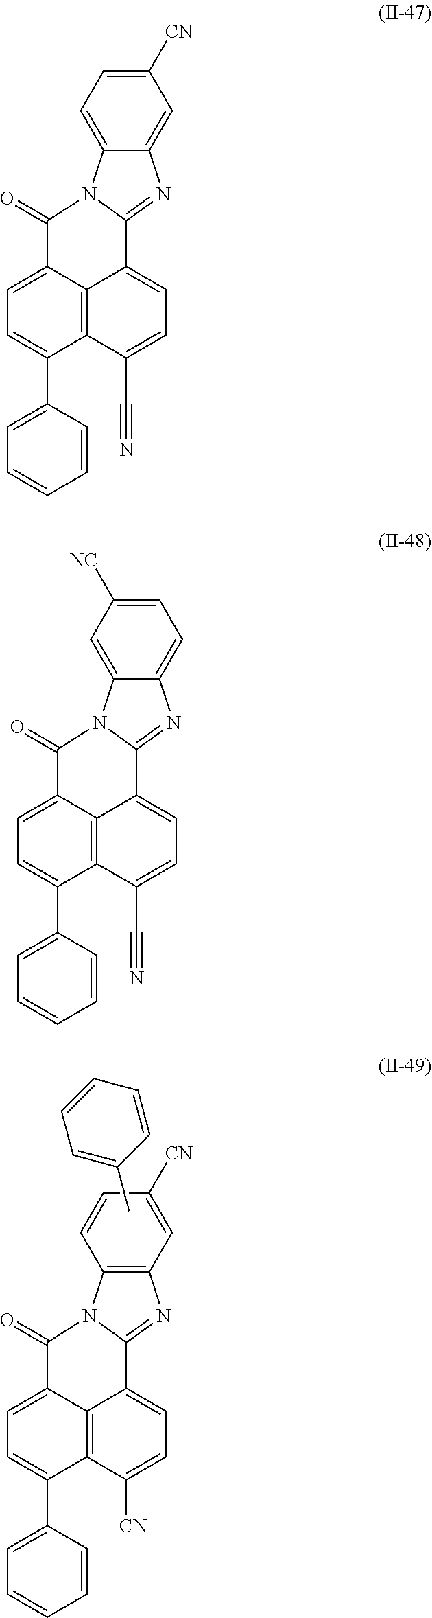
C1([CN])=CC2=C(C=C1)N1C(=N2)C2=CC=C([CN])C3=C2C(=CC=C3C2=CC=CC=C2)C1=O.CC1=CC=CC=C1.C1([CN])=CC=C2C(=C1)N=C1N2C(=O)C2=CC=C(C3=CC=CC=C3)C3=C2C1=CC=C3C#N.C1=C([NC])C=C2C(=C1)N=C1N2C(=O)C2=CC=C(C3=CC=CC=C3)C3=C2C1=CC=C3C#N
